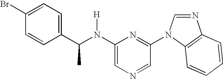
C1=CC(C(N(C2=CN=CC(N3C4=C(N=C3)C=CC=C4)=N2)[H])C)=CC=C1Br
